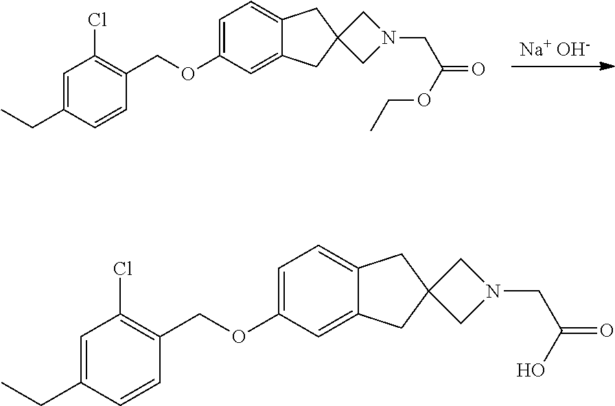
C1(OCC2=C(Cl)C=C(CC)C=C2)=CC=C2C(=C1)CC1(C2)CN(CC(=O)O)C1.[Na+ OH-].C1(OCC2=C(Cl)C=C(CC)C=C2)=CC=C2C(=C1)CC1(C2)CN(CC(=O)OCC)C1
